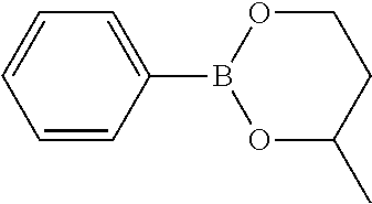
C1(B2OCCC(C)O2)=CC=CC=C1
